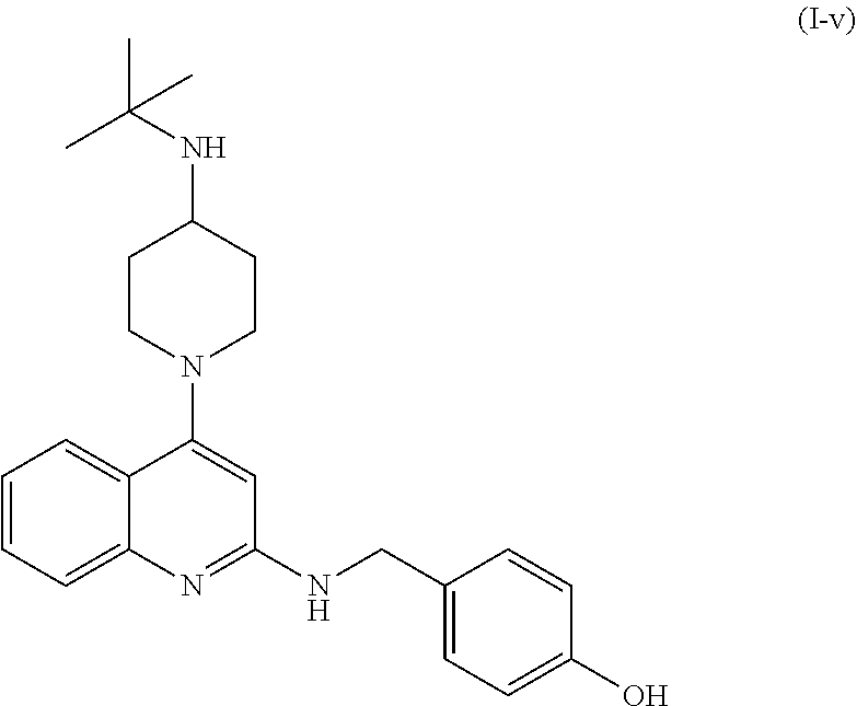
C1=CC=C2C(=C1)C(N1CCC(NC(C)(C)C)CC1)=CC(NCC1=CC=C(O)C=C1)=N2
